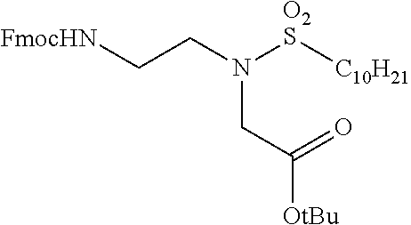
[FmocHN]CCN([O2S][C10H21])CC([OtBu])=O
